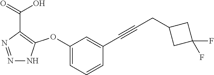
N1=NC(C(=O)O)=C(OC2=CC=CC(C#CCC3CC(F)(F)C3)=C2)N1
